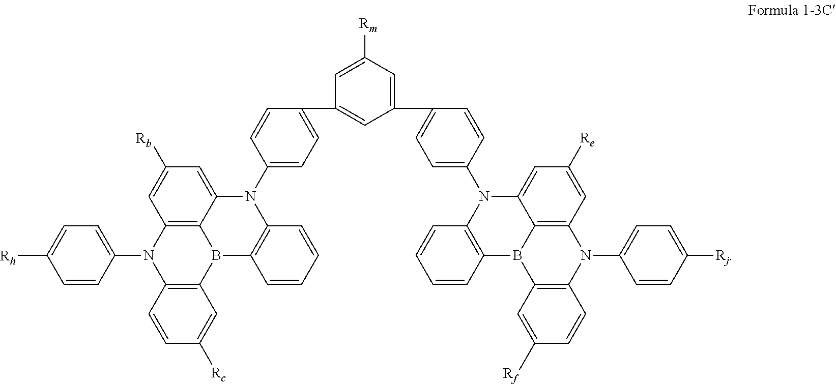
C1=C([Rc])C=CC2=C1B1C3=C(N2C2=CC=C([Rh])C=C2)C=C([Rb])C=C3N(C2=CC=C(C3=CC(C4=CC=C(N5C6=CC([Re])=CC7=C6B(C6=C(N7C7=CC=C([Rj])C=C7)C=CC([Rf])=C6)C6=C5C=CC=C6)C=C4)=CC([Rm])=C3)C=C2)C2=C1C=CC=C2
